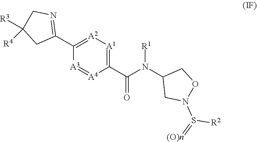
C1(C(N(C2CN(S(=[(O)n])[R2])OC2)[R1])=O)=[A1][A2]=C(C2=NCC([R3])([R4])C2)[A3]=[A4]1
